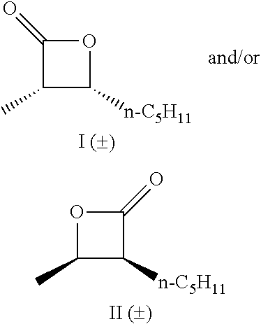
C1(C)C([n-C5H11])OC1=O.C1(C)C([n-C5H11])C(=O)O1
